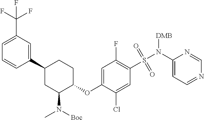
C1(C2CC(N(C)[Boc])C(OC3=CC(F)=C(S(N(C4=CC=NC=N4)[DMB])(=O)=O)C=C3Cl)CC2)=CC(C(F)(F)F)=CC=C1
